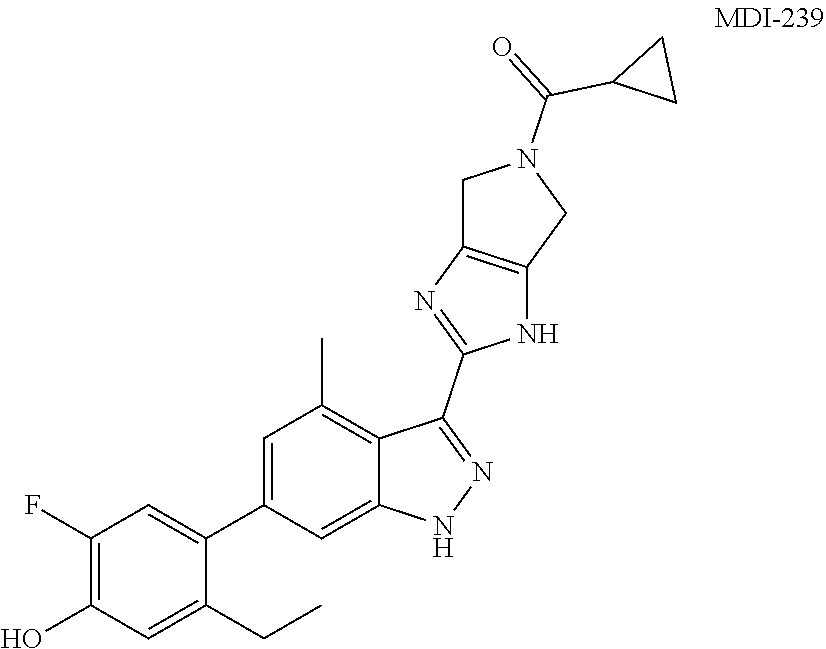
C1(F)=C(O)C=C(CC)C(C2=CC(C)=C3C(=C2)NN=C3C2=NC3=C(N2)CN(C(=O)C2CC2)C3)=C1
